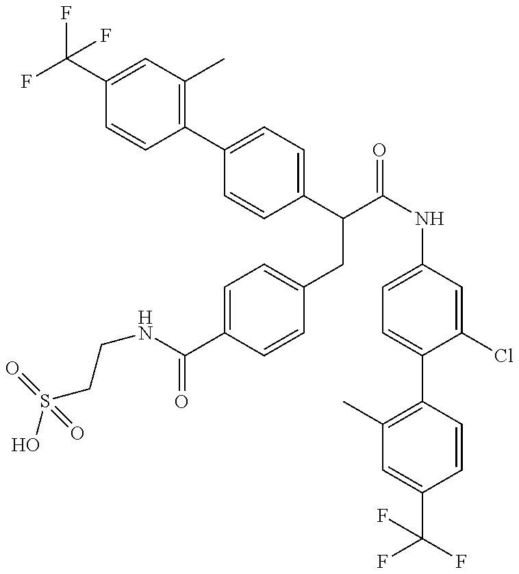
OS(CCNC(=O)C1=CC=C(CC(C2=CC=C(C3=C(C)C=C(C(F)(F)F)C=C3)C=C2)C(=O)NC2=CC=C(C3=C(C)C=C(C(F)(F)F)C=C3)C(Cl)=C2)C=C1)(=O)=O
